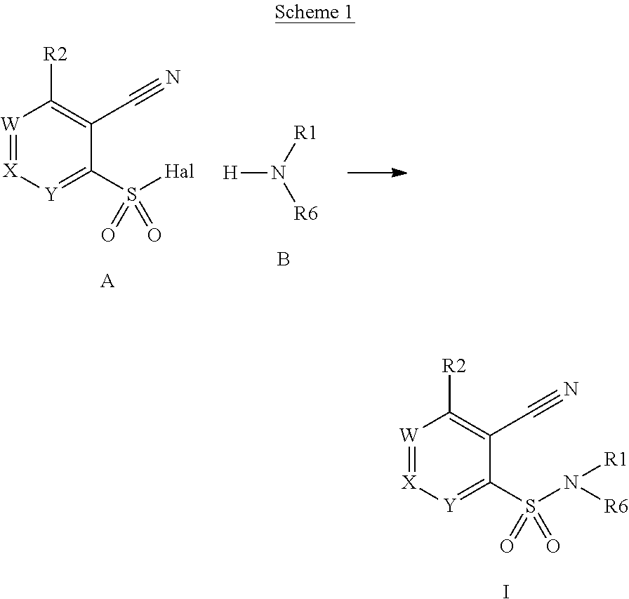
[W]1=[X][Y]=C(S([Hal])(=O)=O)C(C#N)=C1[R2].[A].[H]N([R1])[R6].B.[W]1=[X][Y]=C(S(N([R6])[R1])(=O)=O)C(C#N)=C1[R2].I
